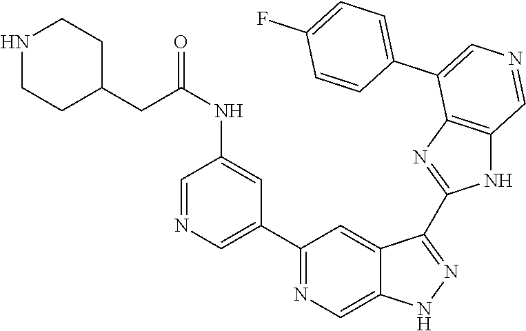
C1(C2=CN=CC(NC(=O)CC3CCNCC3)=C2)=NC=C2C(=C1)C(C1=NC3=C(N1)C=NC=C3C1=CC=C(F)C=C1)=NN2
